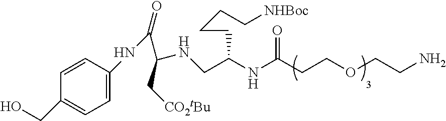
C1=CC(NC(C(NCC(NC(CCOCCN)=O)CCCC[NHBoc])C[CO2tBu])=O)=CC=C1CO
